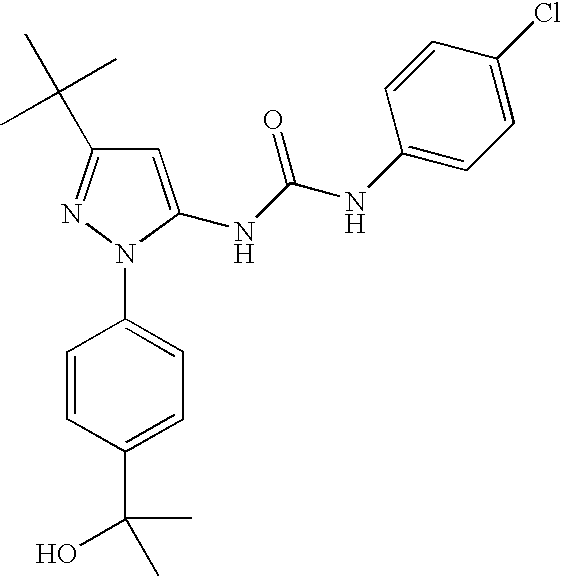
C1=C(NC(NC2=CC=C(Cl)C=C2)=O)N(C2=CC=C(C(O)(C)C)C=C2)N=C1C(C)(C)C
